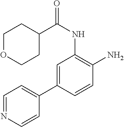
C1=C(C2=CC=NC=C2)C=CC(N)=C1NC(C1CCOCC1)=O
